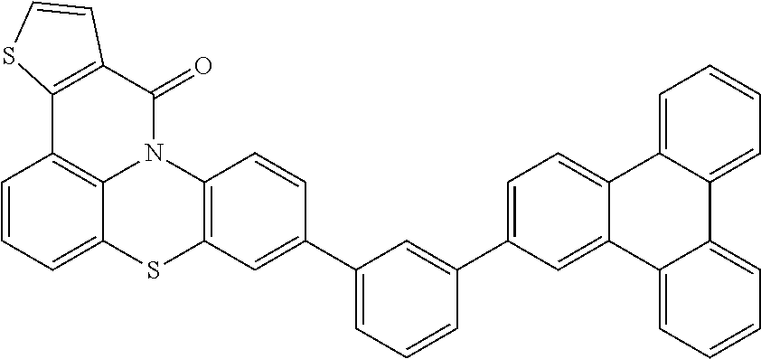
C1=C(C2=CC(C3=CC4=C(C=C3)N3C(=O)C5=C(C6=C3C(=CC=C6)S4)SC=C5)=CC=C2)C=C2C(=C1)C1=CC=CC=C1C1=CC=CC=C21
